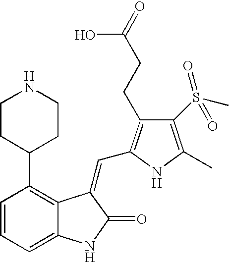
C1=CC=C2C(=C1C1CCNCC1)C(=CC1=C(CCC(=O)O)C(S(C)(=O)=O)=C(C)N1)C(=O)N2
